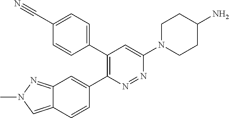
C12=CN(C)N=C1C=C(C1=C(C3=CC=C(C#N)C=C3)C=C(N3CCC(N)CC3)N=N1)C=C2
